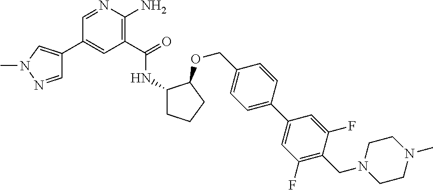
C1(C(=O)NC2CCCC2OCC2=CC=C(C3=CC(F)=C(CN4CCN(C)CC4)C(F)=C3)C=C2)=C(N)N=CC(C2=CN(C)N=C2)=C1
